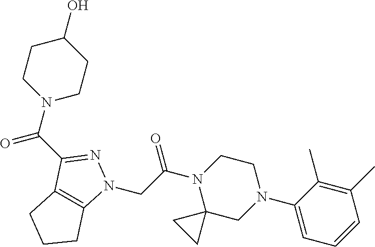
C(C(N1C2(CN(C3=CC=CC(C)=C3C)CC1)CC2)=O)N1C2=C(C(C(N3CCC(O)CC3)=O)=N1)CCC2
